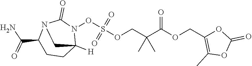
S(OCC(C(OCC1=C(C)OC(=O)O1)=O)(C)C)(ON1C(=O)N2C(C(N)=O)CCC1([H])C2)(=O)=O
